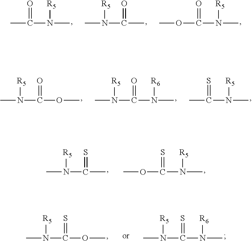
CC(N(C)[R5])=O.CN(C(C)=O)[R5].O(C(N(C)[R5])=O)C.CN(C(OC)=O)[R5].CN(C(N(C)[R6])=O)[R5].CC(N(C)[R5])=S.CN(C(C)=S)[R5].O(C(N(C)[R5])=S)C.N(C(N(C)[R6])=S)(C)[R5].N(C(OC)=S)(C)[R5]
